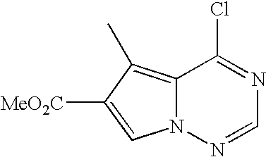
C12=C(C)C([MeO2C])=CN1N=CN=C2Cl
